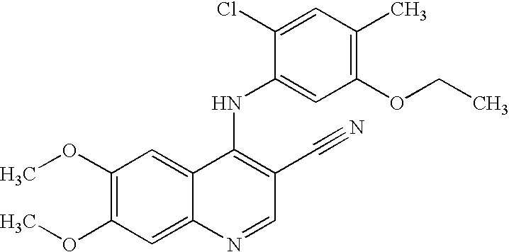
C1(OC)=C(OC)C=C2C(=C1)C(NC1=CC(OCC)=C(C)C=C1Cl)=C(C#N)C=N2
